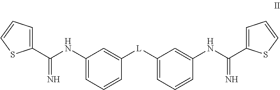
C1(NC(C2=CC=CS2)=N)=CC=CC([L]C2=CC=CC(NC(C3=CC=CS3)=N)=C2)=C1
